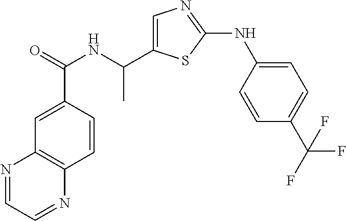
C1=CC(C(=O)NC(C)C2=CN=C(NC3=CC=C(C(F)(F)F)C=C3)S2)=CC2=C1N=CC=N2
